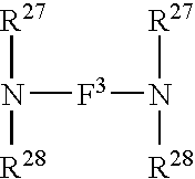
N([F3]N([R27])[R28])([R27])[R28]
